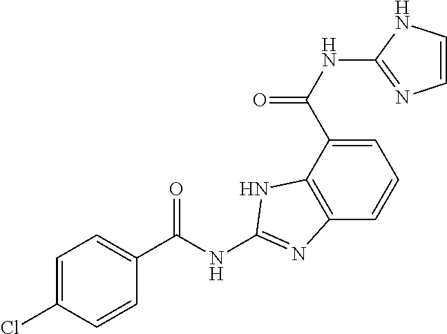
C1=C(Cl)C=CC(C(NC2=NC3=C(C(C(NC4=NC=CN4)=O)=CC=C3)N2)=O)=C1
